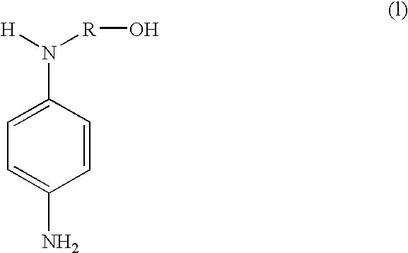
C1=C(N([H])[R]O)C=CC(N)=C1
